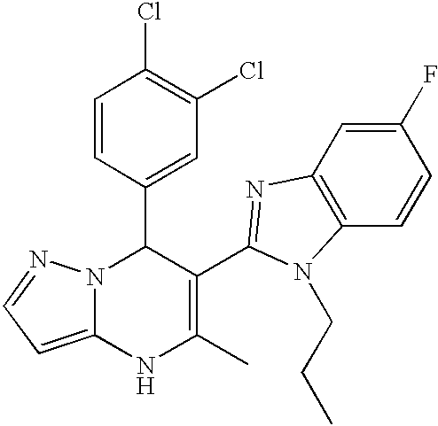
C1=CC(C2N3C(=CC=N3)NC(C)=C2C2=NC3=C(C=CC(F)=C3)N2CCC)=CC(Cl)=C1Cl
